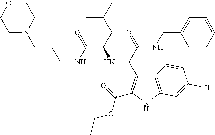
C(C(=O)NCC1=CC=CC=C1)(NC(C(=O)NCCCN1CCOCC1)CC(C)C)C1=C(C(=O)OCC)NC2=C1C=CC(Cl)=C2
